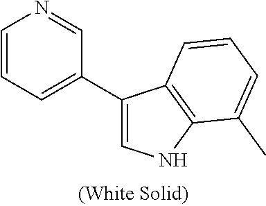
C1=CC=C(C2=CNC3=C2C=CC=C3C)C=N1
